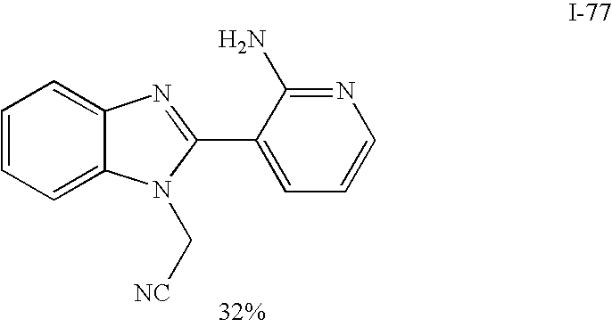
C1=CC=C2C(=C1)N=C(C1=CC=CN=C1N)N2C[NC]
